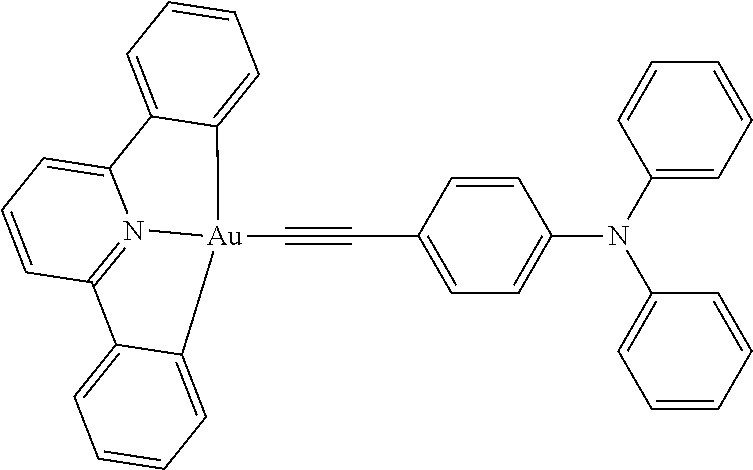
C1(N(C2=CC=CC=C2)C2=CC=C(C#C[Au]34N5=C(C=CC=C5C5=CC=CC=C35)C3=CC=CC=C43)C=C2)=CC=CC=C1
